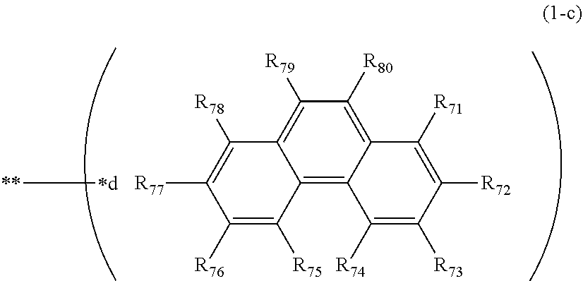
C1([R76])=C([R75])C2=C3C(=C([R80])C([R79])=C2C([R78])=C1[R77])C([R71])=C([R72])C([R73])=C3[R74].[*d][**]
